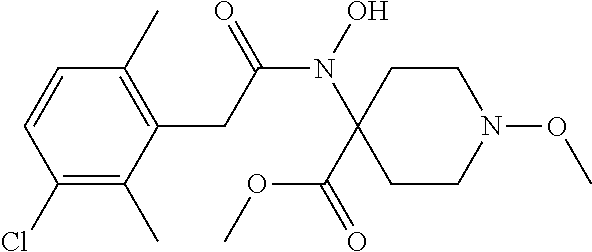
C1=CC(Cl)=C(C)C(CC(N(O)C2(C(=O)OC)CCN(OC)CC2)=O)=C1C
